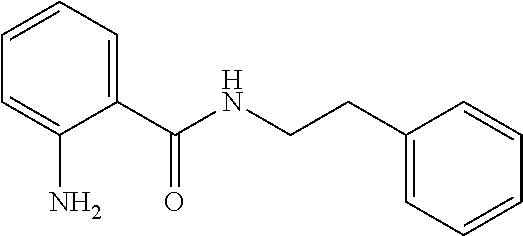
C1(CCNC(C2=CC=CC=C2N)=O)=CC=CC=C1
